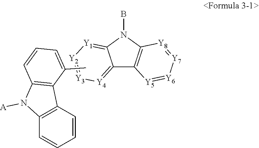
C12=[Y4][Y3]=[Y2][Y1]=C1N(B)C1=C2[Y5]=[Y6][Y7]=[Y8]1.CC1=CC=CC2=C1C1=C(N2[A])C=CC=C1
